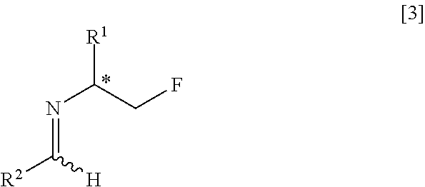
[R1]C(CF)N=C([R2])[H]
